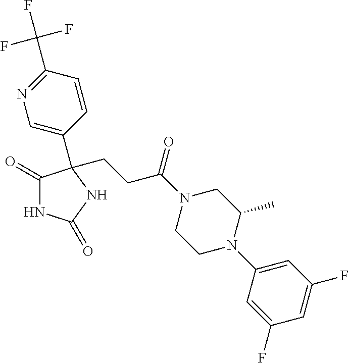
C1(=O)NC(=O)NC1(C1=CN=C(C(F)(F)F)C=C1)CCC(N1CCN(C2=CC(F)=CC(F)=C2)C(C)C1)=O
